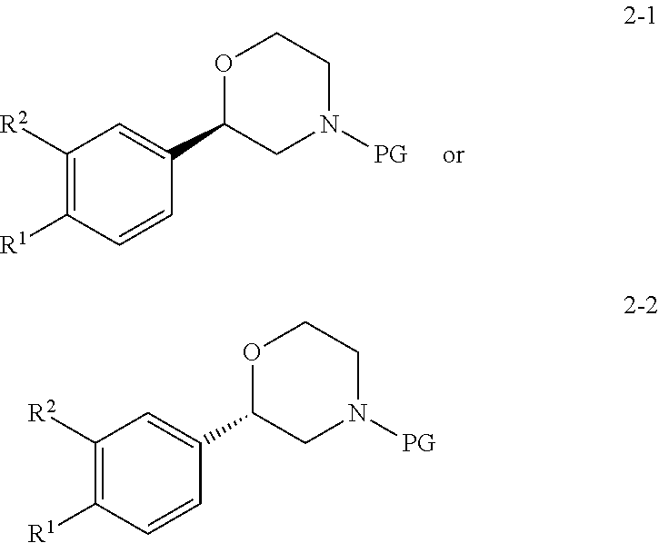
C1([R2])=C([R1])C=CC(C2CN([PG])CCO2)=C1.C1([R2])=C([R1])C=CC(C2CN([PG])CCO2)=C1
